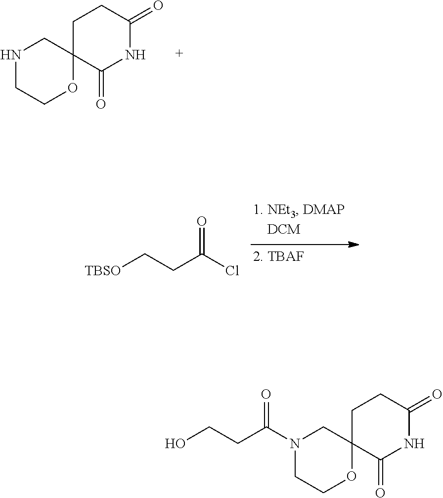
C1COC2(CN1)C(=O)NC(=O)CC2.[TBSO]CCC(Cl)=O.C1COC2(CN1C(CCO)=O)C(=O)NC(=O)CC2
